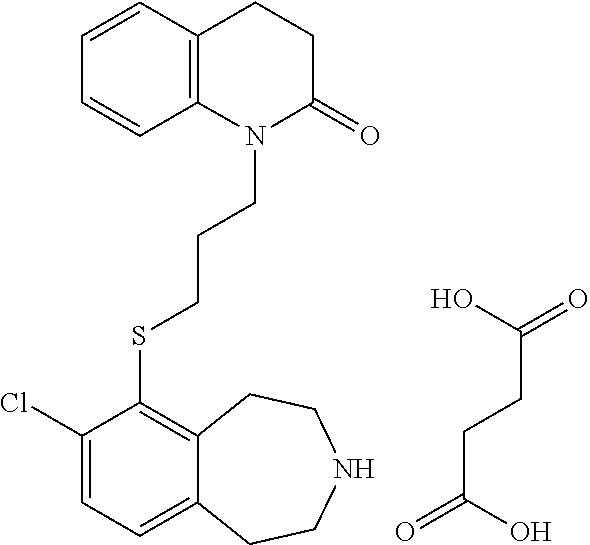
C(CSC1=C2C(=CC=C1Cl)CCNCC2)CN1C(=O)CCC2=C1C=CC=C2.OC(=O)CCC(=O)O
